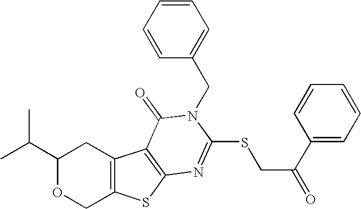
C1(C(C)C)OCC2=C(C1)C1=C(S2)N=C(SCC(=O)C2=CC=CC=C2)N(CC2=CC=CC=C2)C1=O
